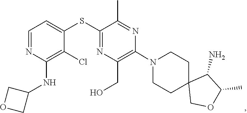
C1CN(C2=C(CO)N=C(SC3=CC=NC(NC4COC4)=C3Cl)C(C)=N2)CCC12COC(C)C2N
